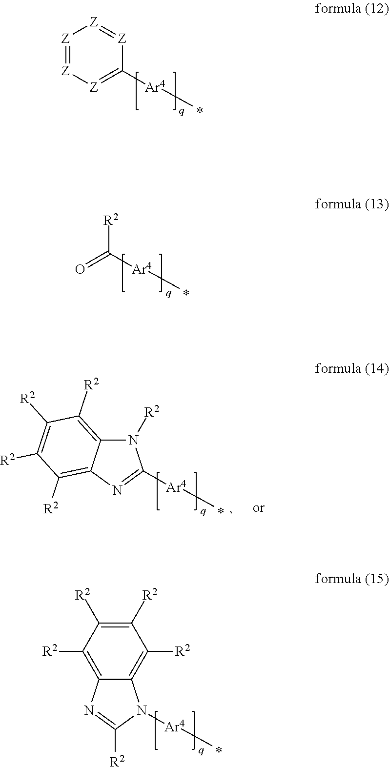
[Z]1=[Z][Z]=C([Ar4]C)[Z]=[Z]1.O=C([R2])[Ar4]C.N1([R2])C2=C([R2])C([R2])=C([R2])C([R2])=C2N=C1[Ar4]C.C12=C([R2])C([R2])=C([R2])C([R2])=C1N=C([R2])N2[Ar4]C
